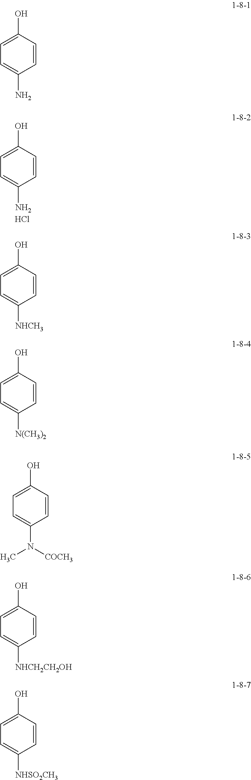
C1(O)=CC=C(N)C=C1.Cl.C1(O)=CC=C(N)C=C1.C1(O)=CC=C([NHCH3])C=C1.C1(O)=CC=C([N(CH3)2])C=C1.C1(O)=CC=C(N([COCH3])C)C=C1.C1(O)=CC=C([NHCH2CH2OH])C=C1.C1(O)=CC=C([NHSO2CH3])C=C1
